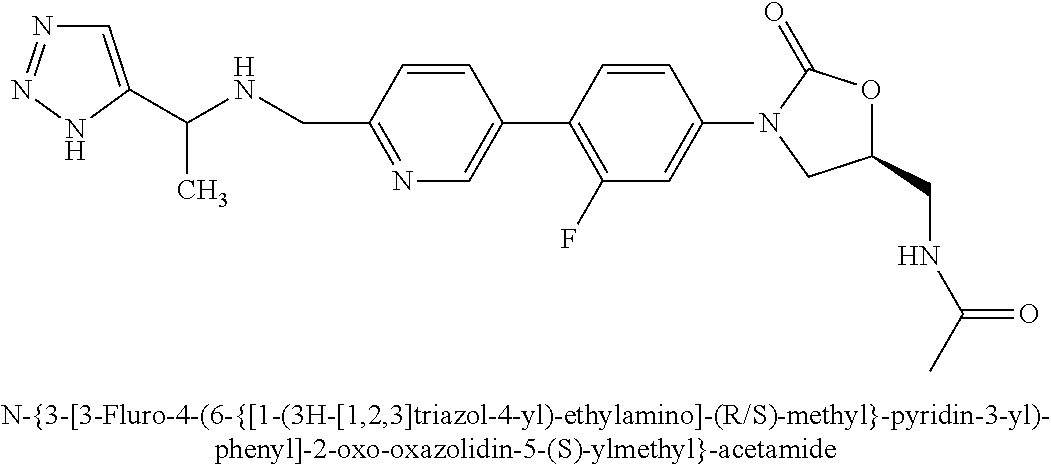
N(CC1=NC=C(C2=C(F)C=C(N3CC(CNC(C)=O)OC3=O)C=C2)C=C1)C(C1=CN=NN1)C
